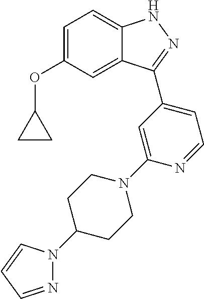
C1=C(OC2CC2)C=C2C(=C1)NN=C2C1=CC=NC(N2CCC(N3N=CC=C3)CC2)=C1
